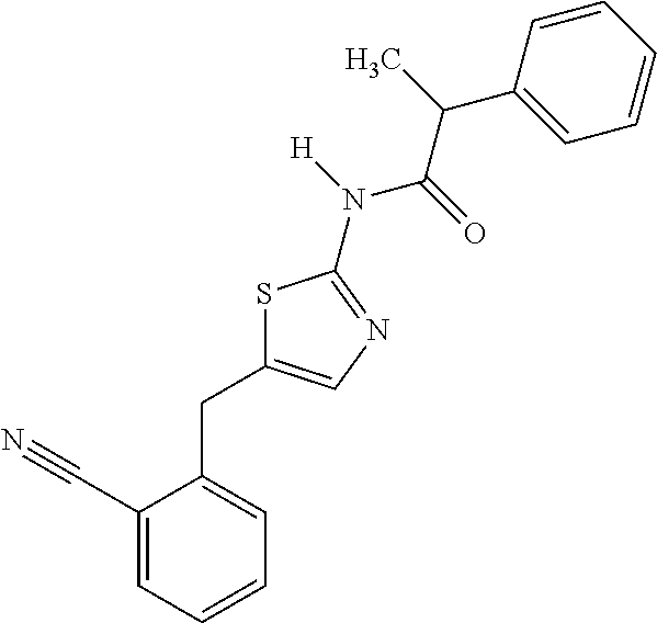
C1(C#N)=CC=CC=C1CC1=CN=C(N([H])C(=O)C(C)C2=CC=CC=C2)S1
